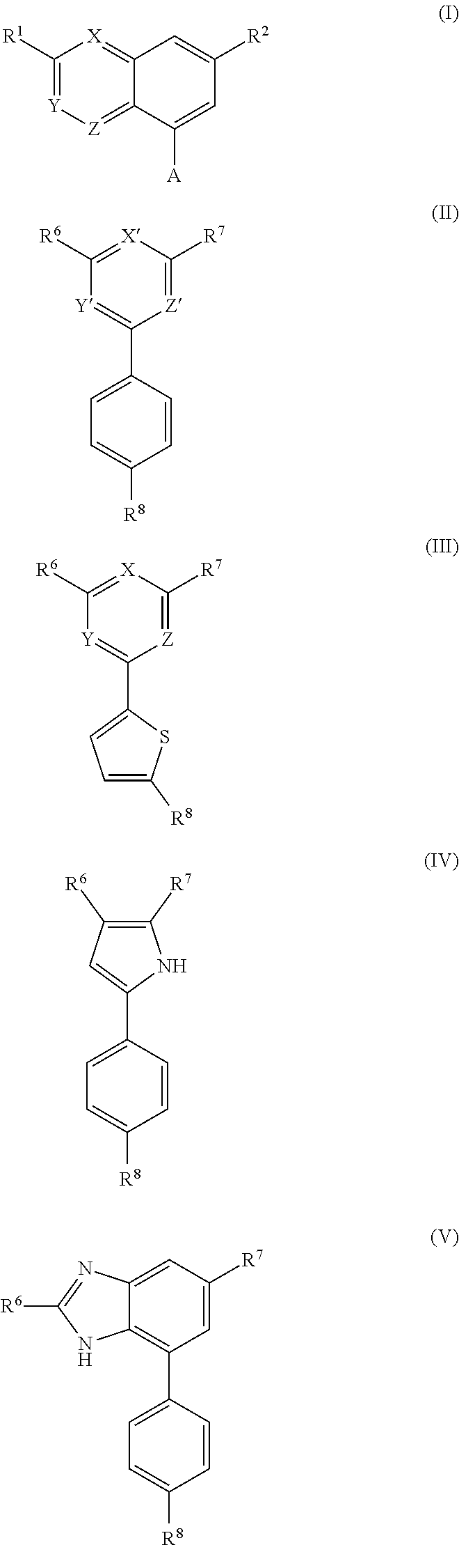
C1([R1])=[Y][Z]=C2C(=[X]1)C=C([R2])C=C2[A].[Y]1=C(C2=CC=C([R8])C=C2)[Z]=C([R7])[X]=C1[R6].[Y]1=C(C2=CC=C([R8])S2)[Z]=C([R7])[X]=C1[R6].C1(C2=CC=C([R8])C=C2)=CC([R6])=C([R7])N1.C12=C(C3=CC=C([R8])C=C3)C=C([R7])C=C1N=C([R6])N2
